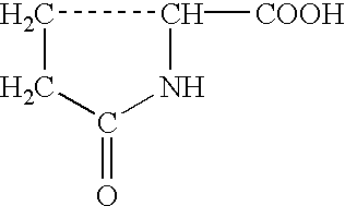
C1CC(=O)NC1[COOH]
